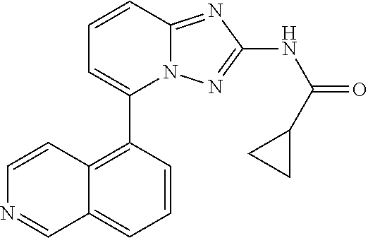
C1(C2=C3C(=CC=C2)C=NC=C3)=CC=CC2=NC(NC(=O)C3CC3)=NN12
